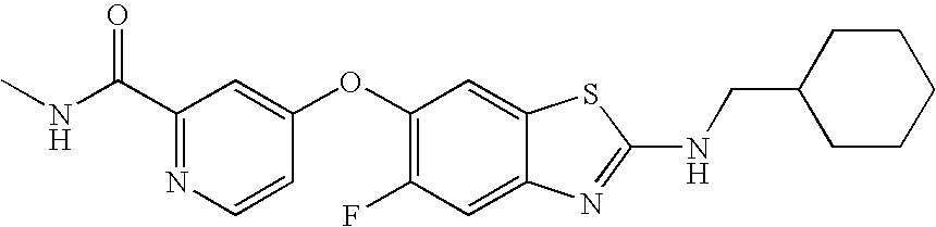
CNC(C1=NC=CC(OC2=C(F)C=C3C(=C2)SC(NCC2CCCCC2)=N3)=C1)=O
